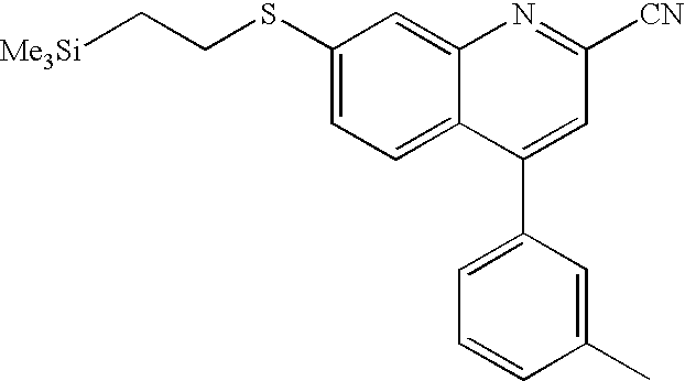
C1(SCC[Me3Si])=CC=C2C(=C1)N=C([CN])C=C2C1=CC=CC(C)=C1
